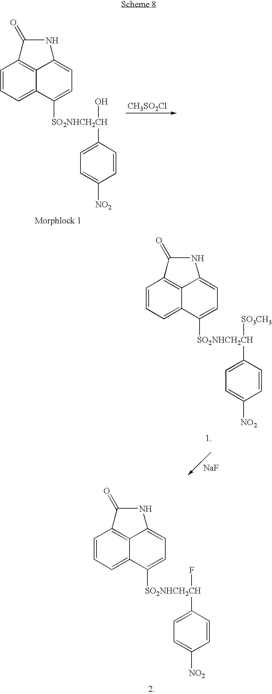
C1=CC=C2C3=C1C(=O)NC3=CC=C2[SO2NHCH2CH](O)C1=CC=C([NO2])C=C1.[CH3SO2Cl].C1=CC=C2C3=C1C(=O)NC3=CC=C2[SO2NHCH2CH]([SO3CH3])C1=CC=C([NO2])C=C1.[NaF].C1=CC=C2C3=C1C(=O)NC3=CC=C2[SO2NHCH2CH](F)C1=CC=C([NO2])C=C1
